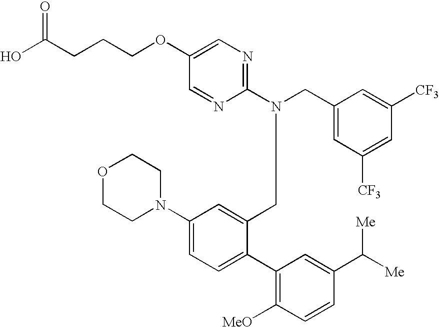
OC(CCCOC1=CN=C(N(CC2=CC([CF3])=CC([CF3])=C2)CC2=CC(N3CCOCC3)=CC=C2C2=C([MeO])C=CC(C([Me])[Me])=C2)N=C1)=O
